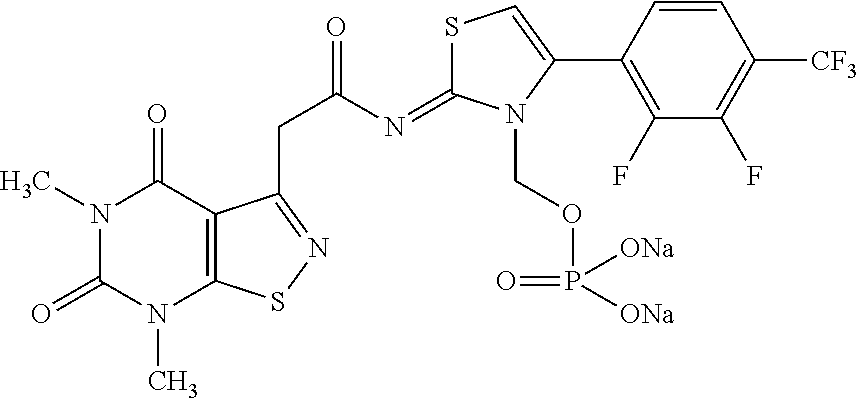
N1(C)C(=O)N(C)C2=C(C1=O)C(CC(=O)N=C1SC=C(C3=C(F)C(F)=C([CF3])C=C3)N1COP([ONa])(=O)[ONa])=NS2
